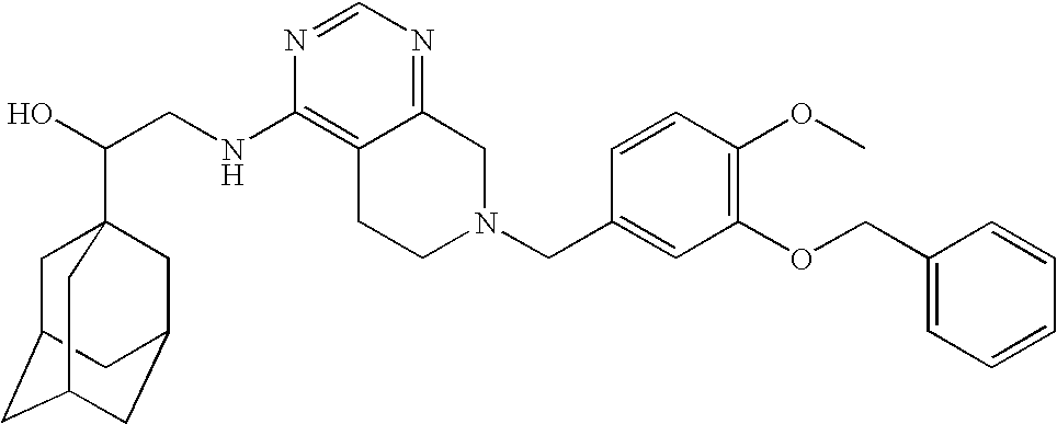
C(CNC1=C2C(=NC=N1)CN(CC1=CC(OCC3=CC=CC=C3)=C(OC)C=C1)CC2)(O)C12CC3CC(CC(C1)C3)C2
